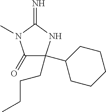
C1(=O)C(C2CCCCC2)(CCCC)NC(=N)N1C
